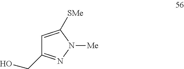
C1=C([SMe])N([Me])N=C1CO
